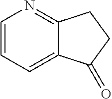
C1=CC=C2C(=N1)CCC2=O
